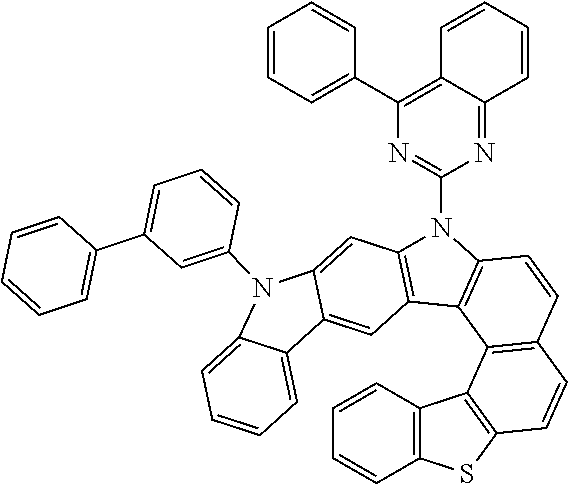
C1=CC2=C(C=C1)SC1=C2C2=C(C=C1)C=CC1=C2C2=C(N1C1=NC(C3=CC=CC=C3)=C3C(=N1)C=CC=C3)C=C1C(=C2)C2=CC=CC=C2N1C1=CC(C2=CC=CC=C2)=CC=C1
